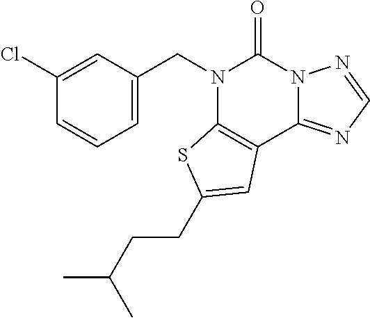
C1=C(CN2C3=C(C4=NC=NN4C2=O)C=C(CCC(C)C)S3)C=C(Cl)C=C1
